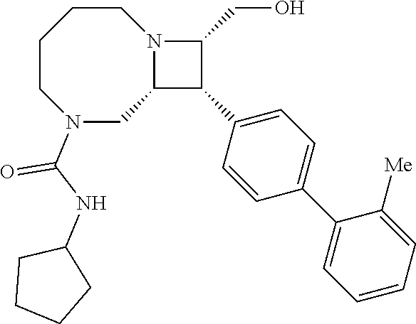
N12C(C(C3=CC=C(C4=CC=CC=C4[Me])C=C3)C1CO)CN(C(NC1CCCC1)=O)CCCC2
